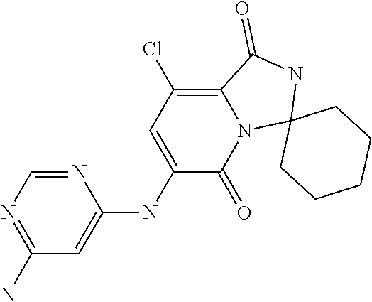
C1(N)=NC=NC(NC2=CC(Cl)=C3N(C2=O)C2(NC3=O)CCCCC2)=C1
